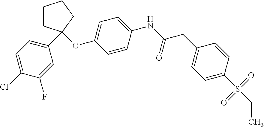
C1=C(OC2(C3=CC=C(Cl)C(F)=C3)CCCC2)C=CC(NC(CC2=CC=C(S(CC)(=O)=O)C=C2)=O)=C1
